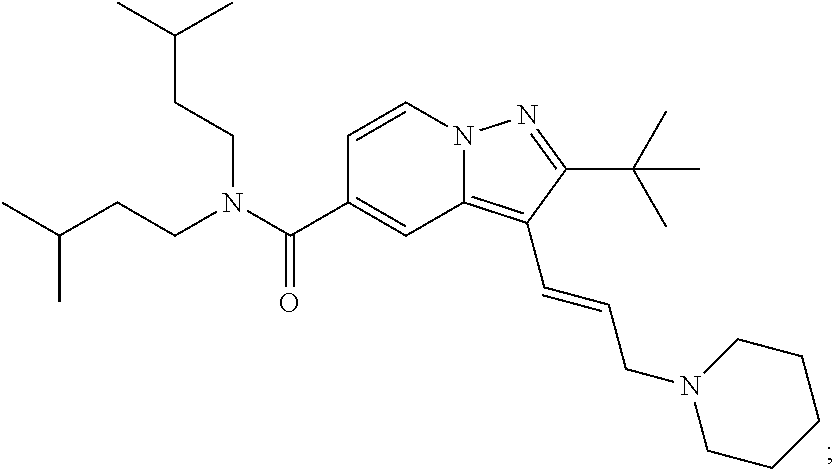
N12C(=C(C=CCN3CCCCC3)C(C(C)(C)C)=N1)C=C(C(N(CCC(C)C)CCC(C)C)=O)C=C2
